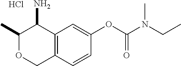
Cl.C1(C)OCC2=C(C1N)C=C(OC(N(CC)C)=O)C=C2
